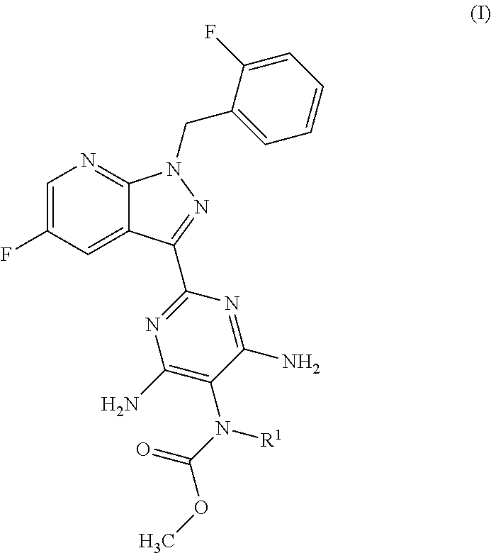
C1=C(F)C=C2C(=N1)N(CC1=CC=CC=C1F)N=C2C1=NC(N)=C(N(C(=O)OC)[R1])C(N)=N1
